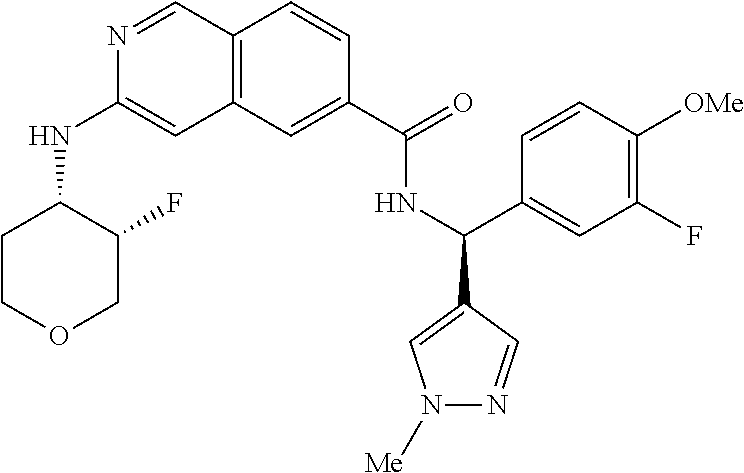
N1=CC2=C(C=C1NC1CCOCC1F)C=C(C(=O)NC(C1=CC(F)=C([OMe])C=C1)C1=CN([Me])N=C1)C=C2
